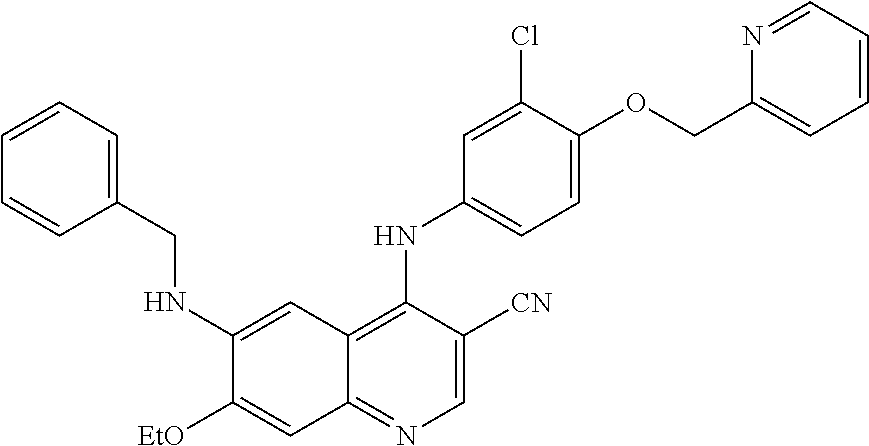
C1(NCC2=CC=CC=C2)=CC2=C(NC3=CC=C(OCC4=CC=CC=N4)C(Cl)=C3)C([CN])=CN=C2C=C1[OEt]
